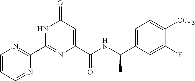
C1(C2=NC=CC=N2)=NC(C(NC(C2=CC=C([OCF3])C(F)=C2)C)=O)=CC(=O)N1
